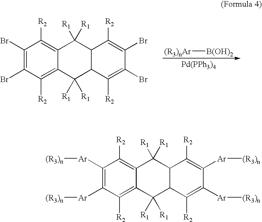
C1(Br)=C(Br)C([R2])=C2C(=C1[R2])C([R1])([R1])C1C(C2([R1])[R1])C([R2])=C(Br)C(Br)=C1[R2].[(R3)nAr][B(OH)2].[Pd(PPh3)4].C1([Ar][(R3)n])=C([Ar][(R3)n])C([R2])=C2C(=C1[R2])C([R1])([R1])C1C(C2([R1])[R1])C([R2])=C([Ar][(R3)n])C([Ar][(R3)n])=C1[R2]
